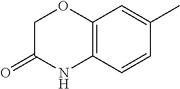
C1C(=O)NC2=C(O1)C=C(C)C=C2
